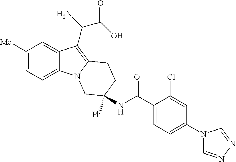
C1([Me])=CC=C2C(=C1)C(C(C(O)=O)N)=C1N2CC(NC(C2=CC=C(N3C=NN=C3)C=C2Cl)=O)([Ph])CC1
